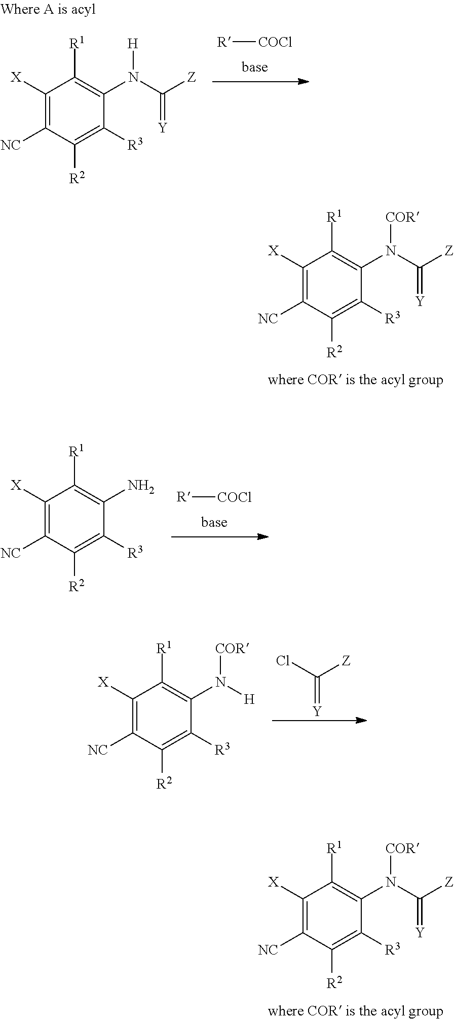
[R][COCl].C1([X])=C([NC])C([R2])=C([R3])C(N(C([Z])=[Y])[H])=C1[R1].C1([X])=C([NC])C([R2])=C([R3])C(N(C([Z])=[Y])[COR])=C1[R1].[R][COCl].C1([X])=C([NC])C([R2])=C([R3])C(N)=C1[R1].C(=[Y])(Cl)[Z].C1([X])=C([NC])C([R2])=C([R3])C(N([H])[COR])=C1[R1].C1([X])=C([NC])C([R2])=C([R3])C(N(C([Z])=[Y])[COR])=C1[R1]
